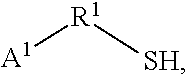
[A1][R1][SH]
